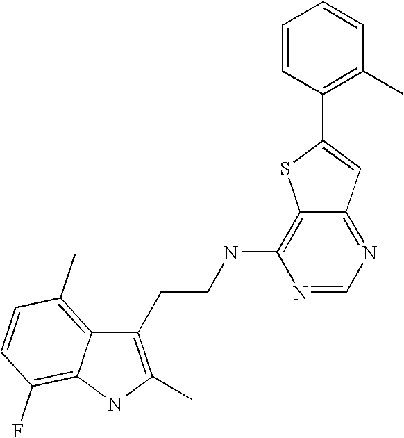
C1(CCNC2=C3C(=NC=N2)C=C(C2=C(C)C=CC=C2)S3)=C(C)NC2=C(F)C=CC(C)=C12
